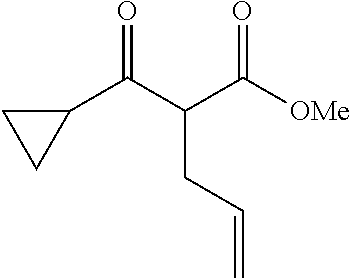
C1(C(C(C([OMe])=O)CC=C)=O)CC1
